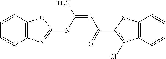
C12=C(N=C(NC(=NC(=O)C3=C(Cl)C4=C(S3)C=CC=C4)N)O1)C=CC=C2
